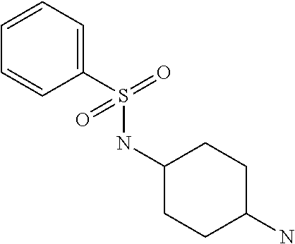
C1(S(NC2CCC(N)CC2)(=O)=O)=CC=CC=C1
